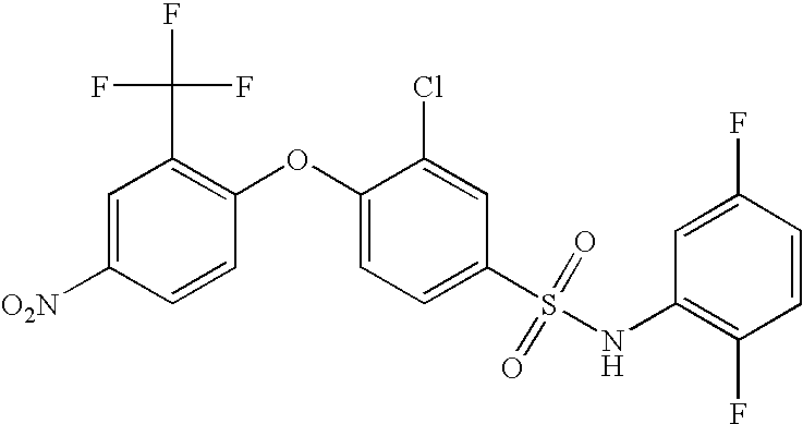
C1(S(NC2=C(F)C=CC(F)=C2)(=O)=O)=CC=C(OC2=C(C(F)(F)F)C=C([O2N])C=C2)C(Cl)=C1
